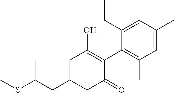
CSC(CC1CC(=O)C(C2=C(C)C=C(C)C=C2CC)=C(O)C1)C
